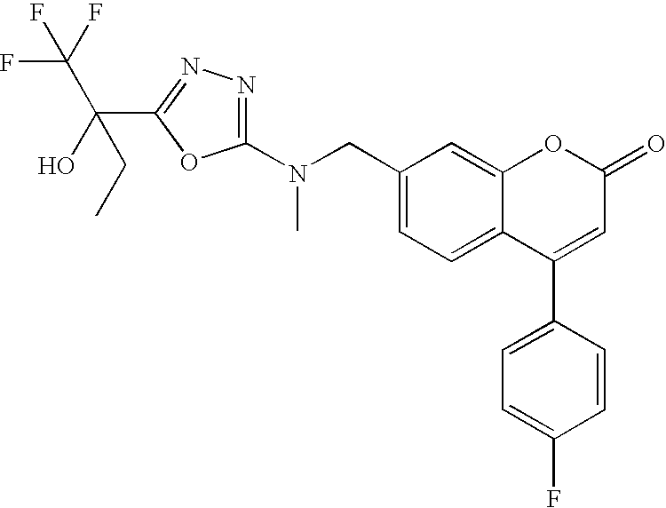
C1(CN(C2=NN=C(C(O)(CC)C(F)(F)F)O2)C)=CC=C2C(=C1)OC(=O)C=C2C1=CC=C(F)C=C1
